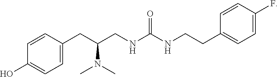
C1(CCNC(=O)NCC(CC2=CC=C(O)C=C2)N(C)C)=CC=C(F)C=C1
